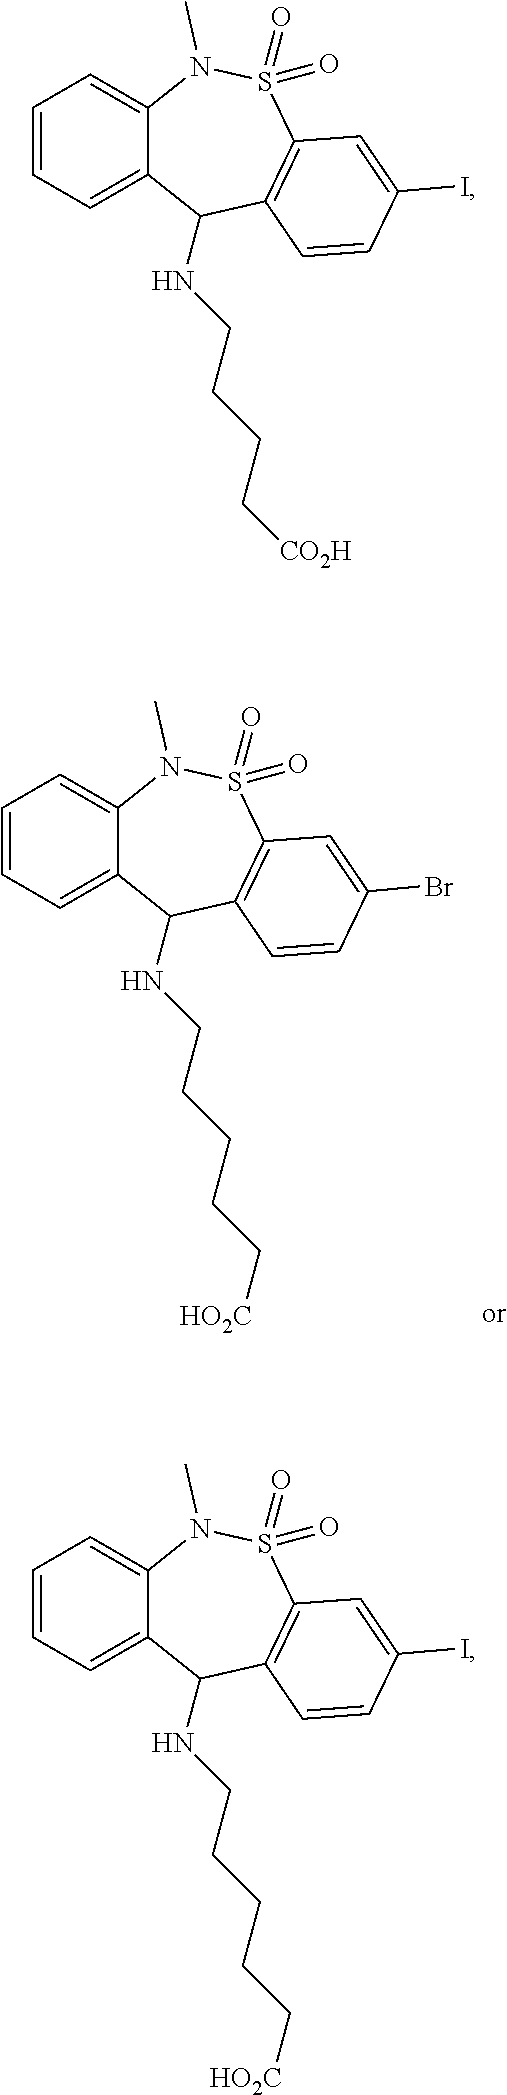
C1=CC=C2C(=C1)N(C)S(=O)(=O)C1=C(C2NCCCC[CO2H])C=CC(I)=C1.C1=CC=C2C(=C1)N(C)S(=O)(=O)C1=C(C2NCCCCC[HO2C])C=CC(I)=C1.C1=CC=C2C(=C1)N(C)S(=O)(=O)C1=C(C2NCCCCC[HO2C])C=CC(Br)=C1
